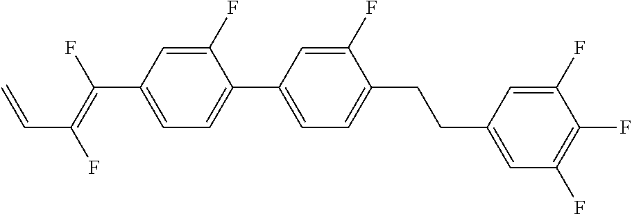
C(C1=CC=C(C2=CC=C(CCC3=CC(F)=C(F)C(F)=C3)C(F)=C2)C(F)=C1)(=C(F)C=C)F
